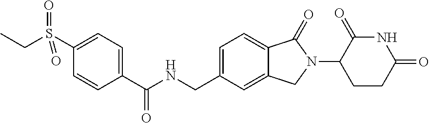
C1(C(NCC2=CC=C3C(=C2)CN(C2CCC(=O)NC2=O)C3=O)=O)=CC=C(S(CC)(=O)=O)C=C1
